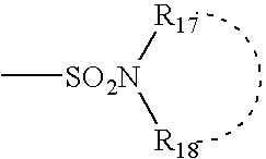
C[SO2N]([R17])[R18]
